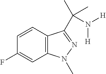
C12=C(C=CC(F)=C1)C(C(C)(N([H])[H])C)=NN2C
